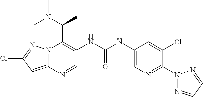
N12C(=CC(Cl)=N1)N=CC(NC(NC1=CN=C(N3N=CC=N3)C(Cl)=C1)=O)=C2C(N(C)C)C
